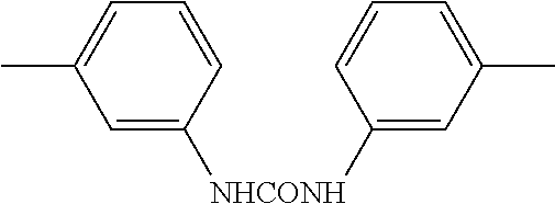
CC1=CC=CC([NHCONH]C2=CC(C)=CC=C2)=C1
